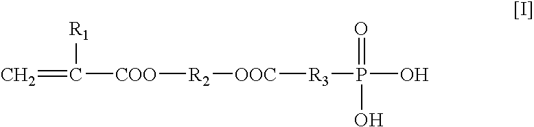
C=C([COO][R2][OOC][R3]P(=O)(O)O)[R1]
